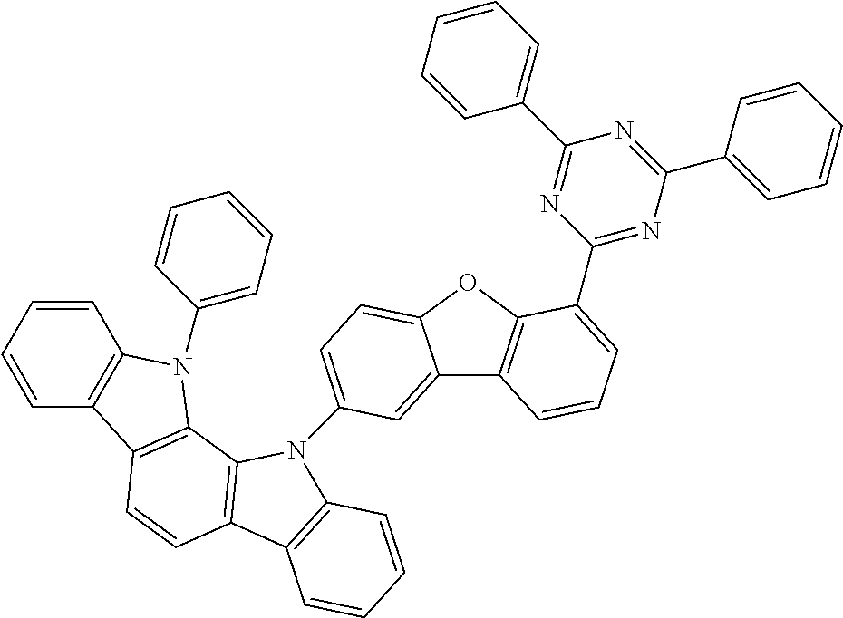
C12=CC(N3C4=C(C=CC5=C4N(C4=CC=CC=C4)C4=C5C=CC=C4)C4=C3C=CC=C4)=CC=C1OC1=C2C=CC=C1C1=NC(C2=CC=CC=C2)=NC(C2=CC=CC=C2)=N1
